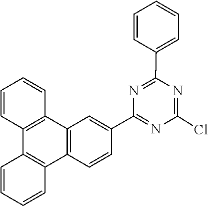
C1(Cl)=NC(C2=CC=CC=C2)=NC(C2=CC3=C(C4=C(C5=C3C=CC=C5)C=CC=C4)C=C2)=N1
